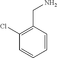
C1(Cl)=C(CN)C=CC=C1
